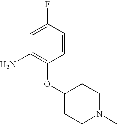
C1(F)=CC(N)=C(OC2CCN(C)CC2)C=C1
